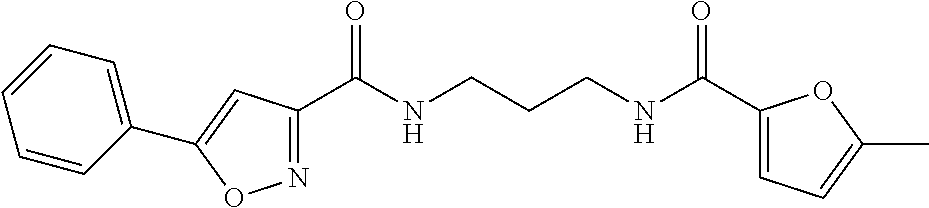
C1(C(NCCCNC(C2=CC=C(C)O2)=O)=O)=NOC(C2=CC=CC=C2)=C1
